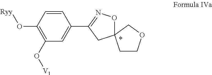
C1=CC(O[Ryy])=C(O[V1])C=C1C1=NOC2(C1)CCOC2
